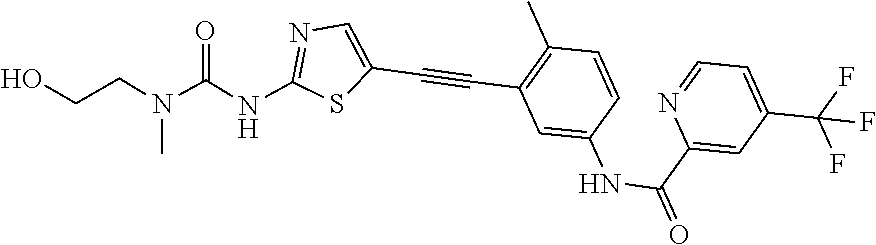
N1=C(NC(N(CCO)C)=O)SC(C#CC2=C(C)C=CC(NC(C3=CC(C(F)(F)F)=CC=N3)=O)=C2)=C1
